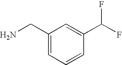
C1(CN)=CC=CC(C(F)F)=C1
